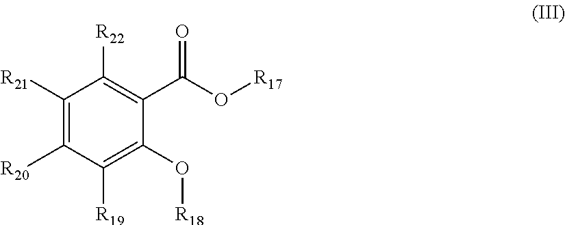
C1([R21])=C([R20])C([R19])=C(O[R18])C(C(O[R17])=O)=C1[R22]
